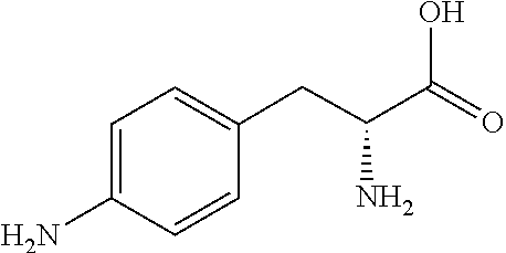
C1=CC(N)=CC=C1CC(C(O)=O)N
